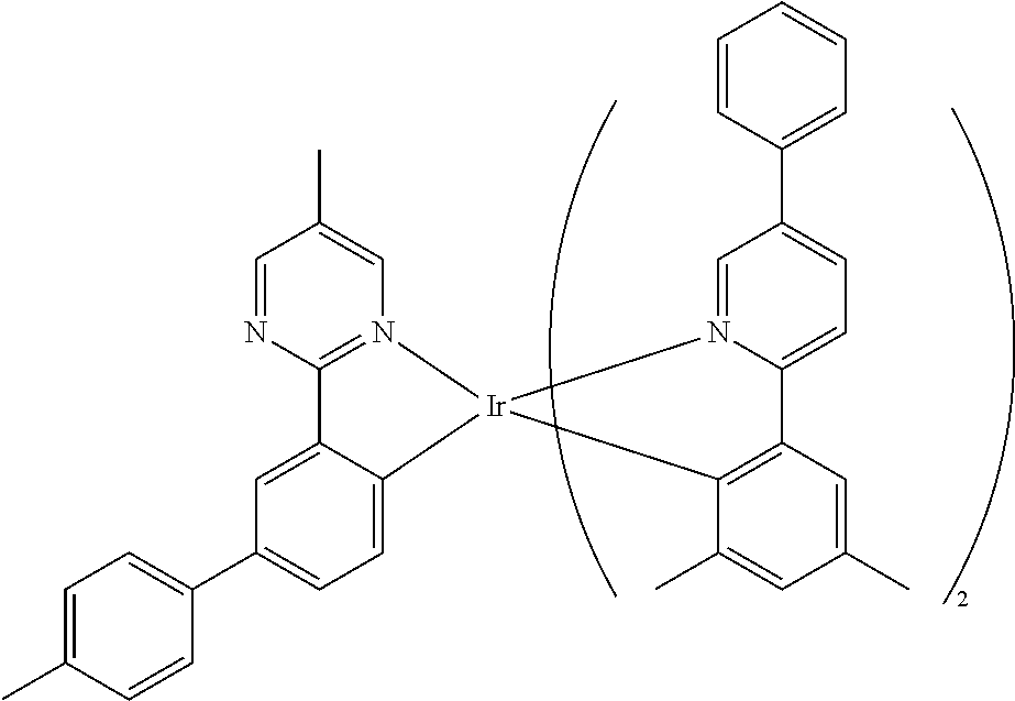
C12=N(C=C(C)C=N1)[Ir]1(C3=CC=C(C4=CC=C(C)C=C4)C=C23)C2=C(C3=CC=C(C4=CC=CC=C4)C=N31)C=C(C)C=C2C
